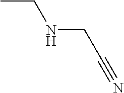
CCNCC#N
